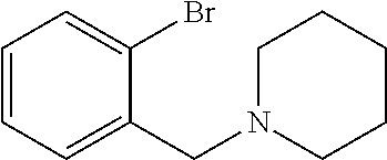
C1=CC=C(CN2CCCCC2)C(Br)=C1
